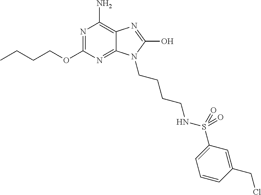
CCCCOC1=NC(N)=C2C(=N1)N(CCCCNS(C1=CC=CC(CCl)=C1)(=O)=O)C(O)=N2
